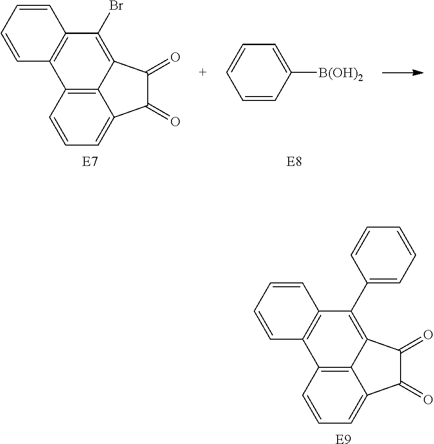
C1(Br)=C2C(=O)C(=O)C3=CC=CC(=C23)C2=C1C=CC=C2.[E7].C1=CC([B(OH)2])=CC=C1.[E8].C1(C2=CC=CC=C2)=C2C(=O)C(=O)C3=CC=CC(=C23)C2=C1C=CC=C2.[E9]
